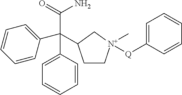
C1=CC(C(C2=CC=CC=C2)(C(=O)N)C2CC[N+](C)([Q]C3=CC=CC=C3)C2)=CC=C1
